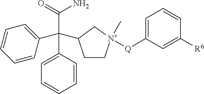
C(C1=CC=CC=C1)(C1=CC=CC=C1)(C1CC[N+]([Q]C2=CC=CC([R6])=C2)(C)C1)C(=O)N
